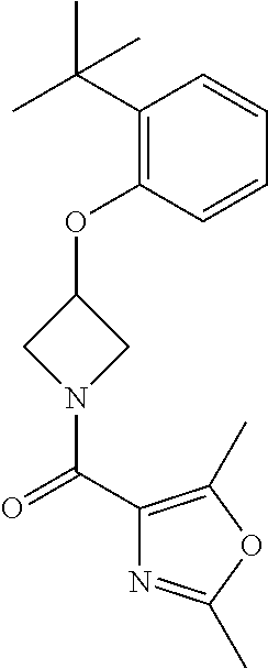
C1(C(C)(C)C)=C(OC2CN(C(C3=C(C)OC(C)=N3)=O)C2)C=CC=C1
